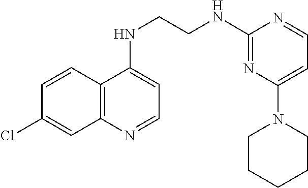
C12=C(N=CC=C1NCCNC1=NC(N3CCCCC3)=CC=N1)C=C(Cl)C=C2
